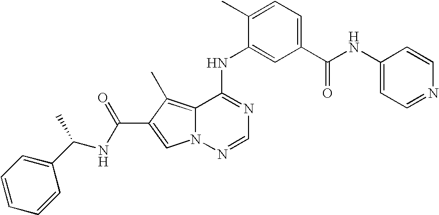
C1(NC2=CC(C(NC3=CC=NC=C3)=O)=CC=C2C)=NC=NN2C1=C(C)C(C(=O)NC(C)C1=CC=CC=C1)=C2
